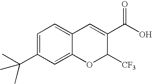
C1=C(C(C)(C)C)C=C2C(=C1)C=C(C(O)=O)C([CF3])O2
